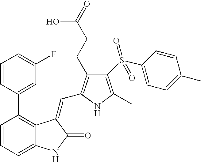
C1=CC=C2C(=C1C1=CC(F)=CC=C1)C(=CC1=C(CCC(=O)O)C(S(C3=CC=C(C)C=C3)(=O)=O)=C(C)N1)C(=O)N2
